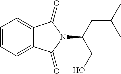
C1=CC=C2C(=C1)C(=O)N(C(CC(C)C)CO)C2=O
